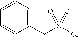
C1=CC=C(CS(Cl)(=O)=O)C=C1
